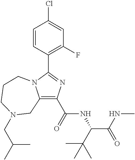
C1(C(=O)NC(C(NC)=O)C(C)(C)C)=C2N(C(C3=C(F)C=C(Cl)C=C3)=N1)CCCN(CC(C)C)C2
